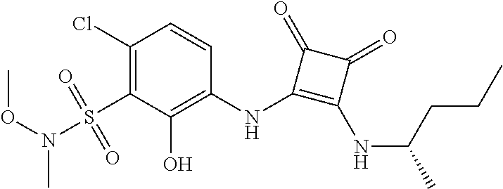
C1(S(=O)(=O)N(C)OC)=C(Cl)C=CC(NC2=C(NC(CCC)C)C(=O)C2=O)=C1O
